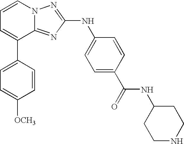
C1=C(C2=CC=CN3C2=NC(NC2=CC=C(C(=O)NC4CCNCC4)C=C2)=N3)C=CC([OCH3])=C1
